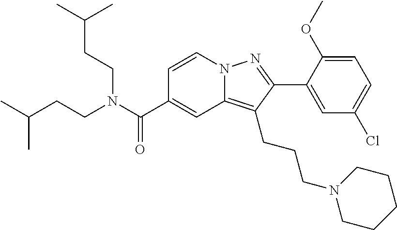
C1=CN2C(=C(CCCN3CCCCC3)C(C3=CC(Cl)=CC=C3OC)=N2)C=C1C(N(CCC(C)C)CCC(C)C)=O
